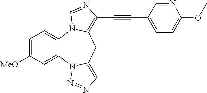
C1=C([MeO])C=C2C(=C1)N1C(=C(C#CC3=CC=C(OC)N=C3)N=C1)CC1=CN=NN21
